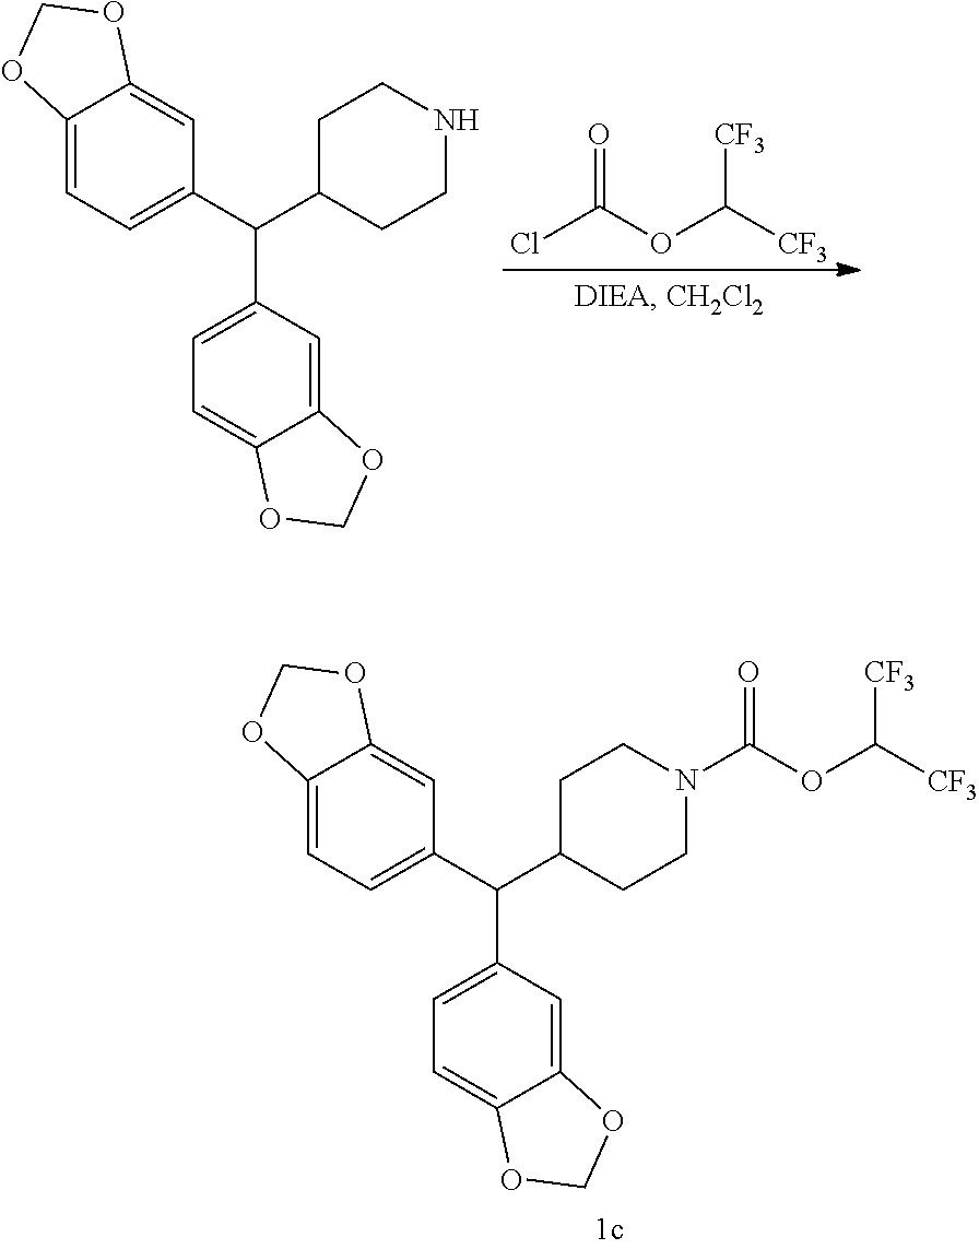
C12=CC=C(C(C3CCNCC3)C3=CC=C4C(=C3)OCO4)C=C1OCO2.O=C(OC([CF3])[CF3])Cl.C12=CC=C(C(C3CCN(C(OC([CF3])[CF3])=O)CC3)C3=CC=C4C(=C3)OCO4)C=C1OCO2
